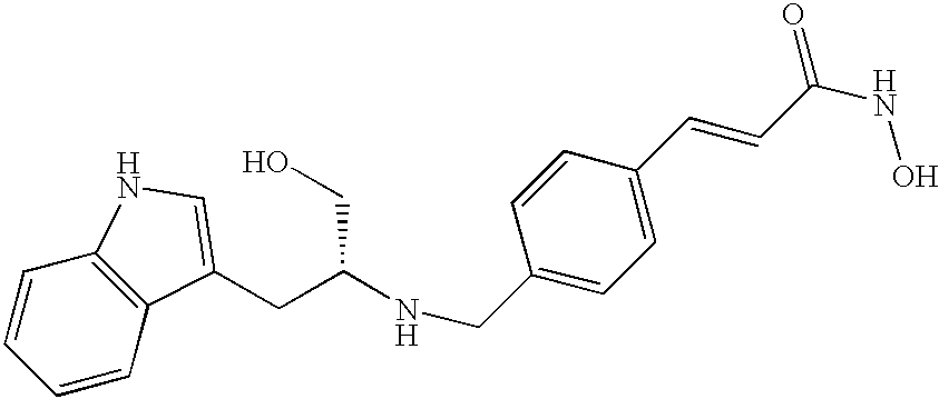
C(C1=CC=C(C=CC(NO)=O)C=C1)NC(CC1=CNC2=C1C=CC=C2)CO
